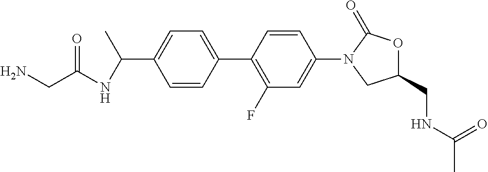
CC(C1=CC=C(C2=C(F)C=C(N3CC(CNC(C)=O)OC3=O)C=C2)C=C1)NC(CN)=O
